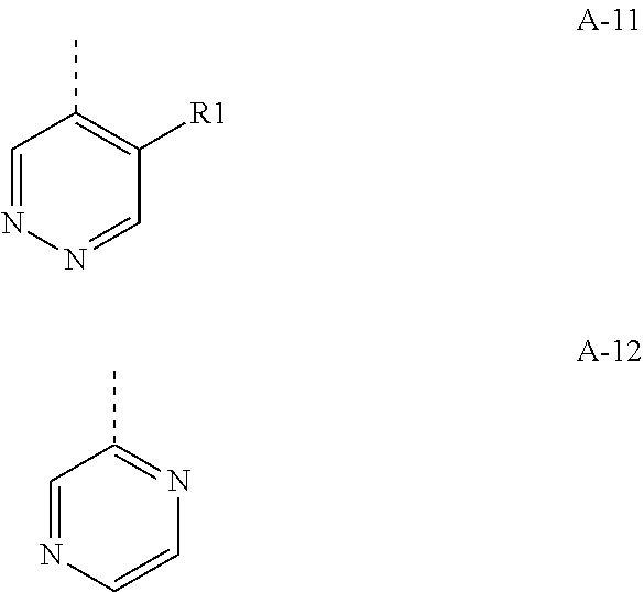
C1=NN=CC([R1])=C1C.C1=NC=CN=C1C
